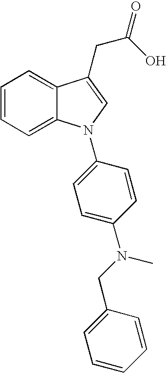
C1=CC=C2C(=C1)C(CC(=O)O)=CN2C1=CC=C(N(CC2=CC=CC=C2)C)C=C1
